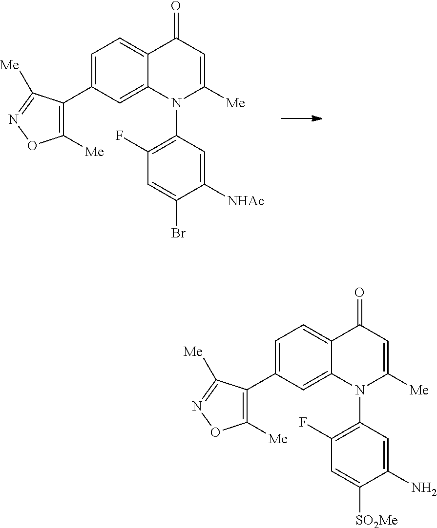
C1([Me])=C(C2=CC=C3C(=C2)N(C2=C(F)C=C(Br)C([NHAc])=C2)C([Me])=CC3=O)C([Me])=NO1.C1([Me])=C(C2=CC=C3C(=C2)N(C2=C(F)C=C([SO2Me])C(N)=C2)C([Me])=CC3=O)C([Me])=NO1
